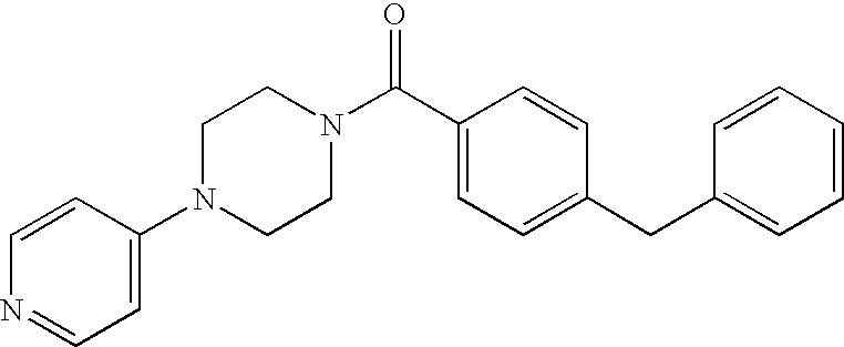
C(C1=CC=C(CC2=CC=CC=C2)C=C1)(=O)N1CCN(C2=CC=NC=C2)CC1
